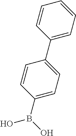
C1(B(O)O)=CC=C(C2=CC=CC=C2)C=C1
